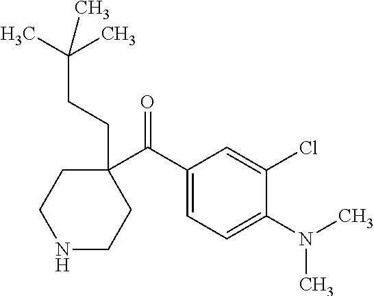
C(=O)(C1(CCC(C)(C)C)CCNCC1)C1=CC=C(N(C)C)C(Cl)=C1
